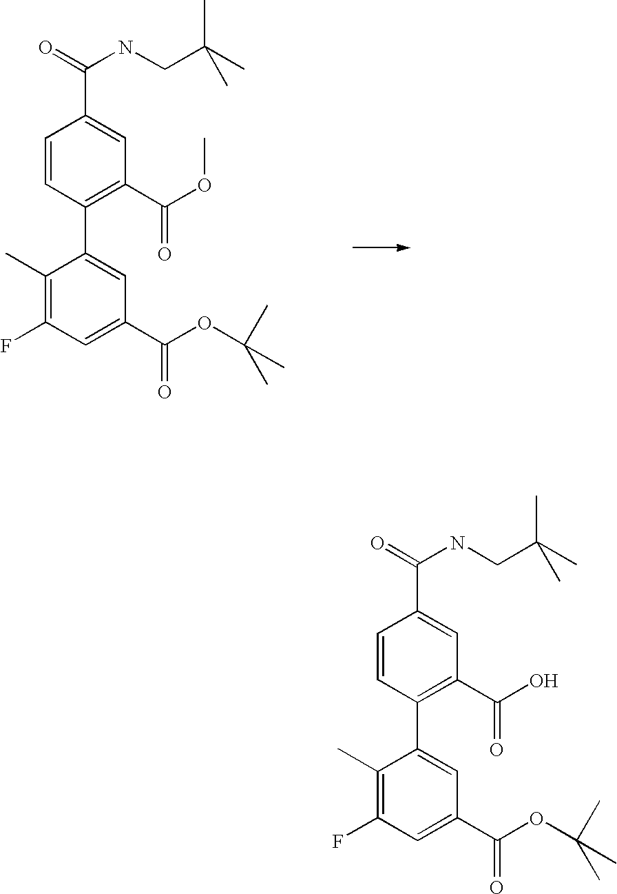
O=C(NCC(C)(C)C)C1=CC(C(OC)=O)=C(C2=CC(C(OC(C)(C)C)=O)=CC(F)=C2C)C=C1.O=C(NCC(C)(C)C)C1=CC(C(O)=O)=C(C2=CC(C(OC(C)(C)C)=O)=CC(F)=C2C)C=C1
